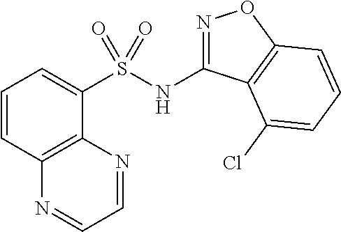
N(C1=NOC2=C1C(Cl)=CC=C2)S(C1=CC=CC2=C1N=CC=N2)(=O)=O
